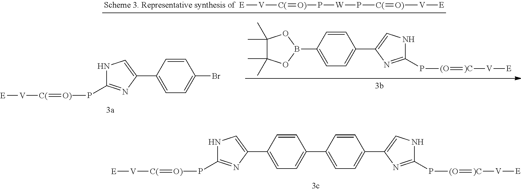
N1C(P[O)]=[C(][V][E])=NC(C2=CC=C(C3=CC=C(C4=CNC(P[(O]=[)C][V][E])=N4)C=C3)C=C2)=C1.C1(C2=CNC(P[(O]=[)C][V][E])=N2)=CC=C(B2OC(C)(C)C(C)(C)O2)C=C1.N1C(P[O)]=[C(][V][E])=NC(C2=CC=C(Br)C=C2)=C1.[E][V][C(]=[O)]P[W]P[C(]=[O)][V][E]
